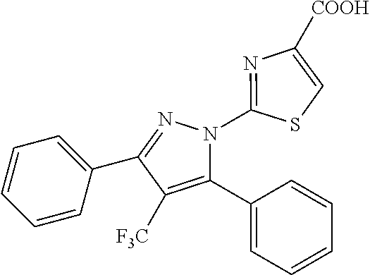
N1(C2=NC([COOH])=CS2)C(C2=CC=CC=C2)=C([F3C])C(C2=CC=CC=C2)=N1
